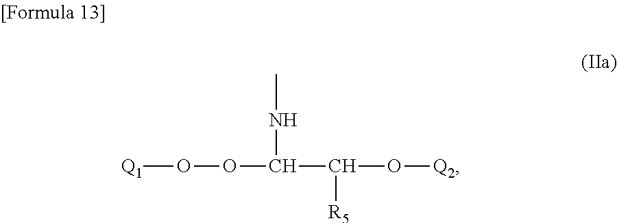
[Q1]OOC(C(O[Q2])[R5])NC
